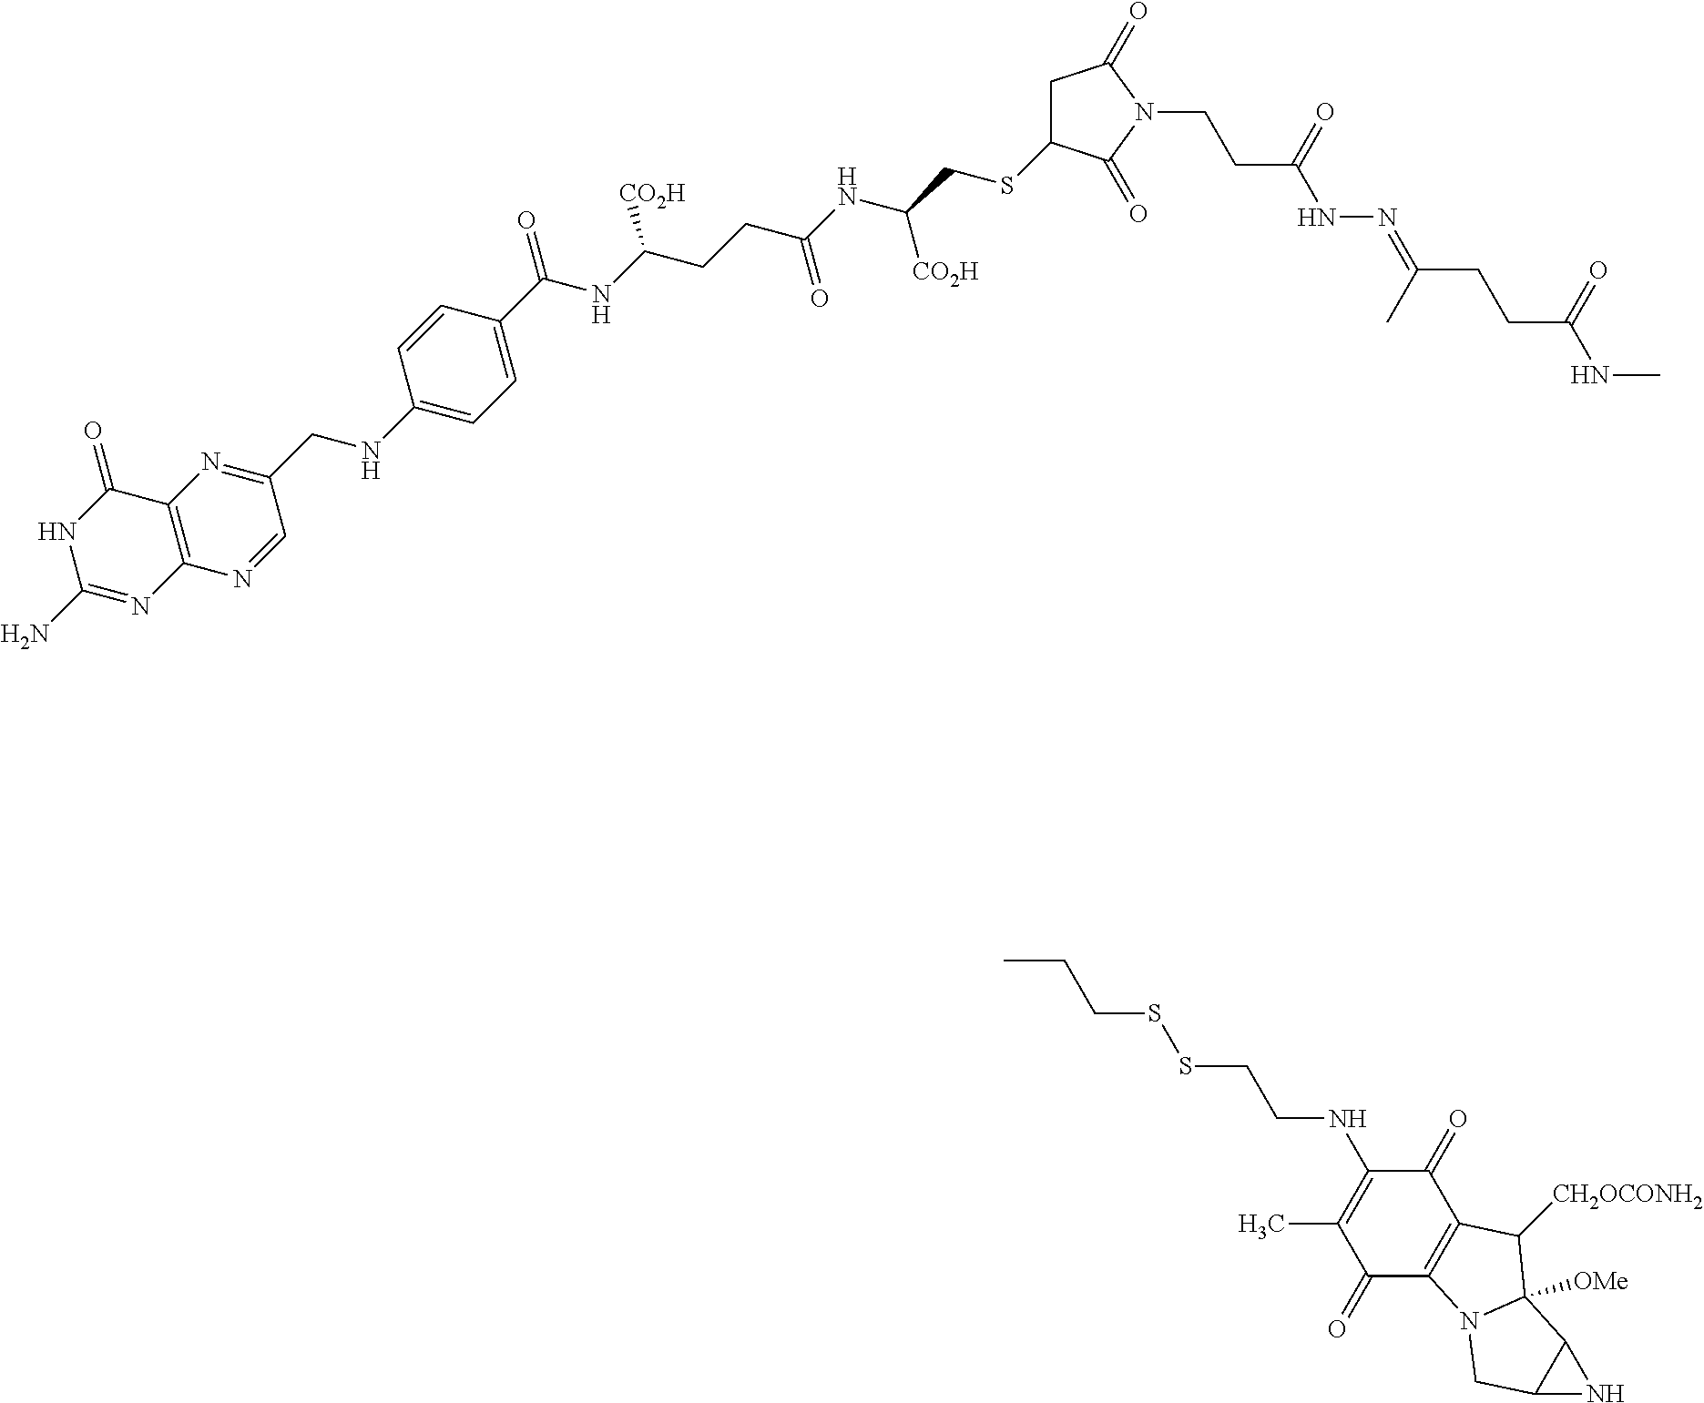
C12=C(N=CC(CNC3=CC=C(C(=O)NC(CCC(NC(CSC4CC(=O)N(CCC(NN=C(CCC(NC)=O)C)=O)C4=O)[CO2H])=O)[CO2H])C=C3)=N1)N=C(N)NC2=O.CCCSSCCNC1=C(C)C(=O)C2=C(C1=O)C([CH2OCONH2])C1([OMe])N2CC2C1N2
